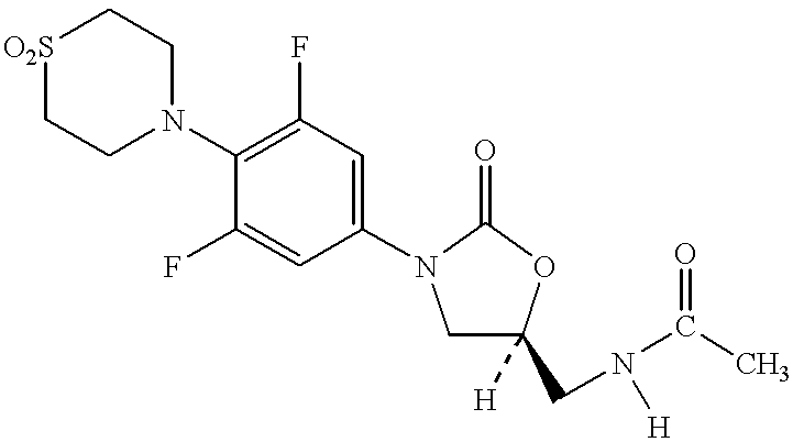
[O2S]1CCN(C2=C(F)C=C(N3CC([H])(CN(C(C)=O)[H])OC3=O)C=C2F)CC1
